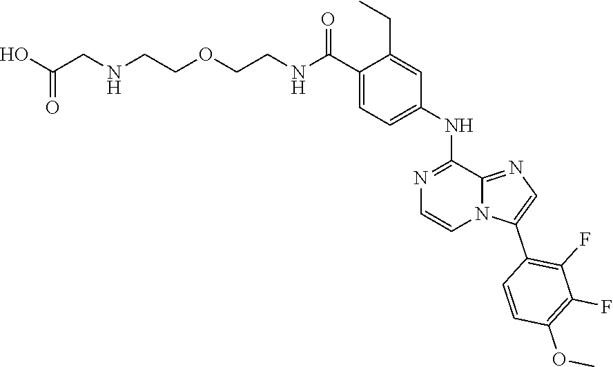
N(C(C1=CC=C(NC2=NC=CN3C2=NC=C3C2=C(F)C(F)=C(OC)C=C2)C=C1CC)=O)CCOCCNCC(O)=O
